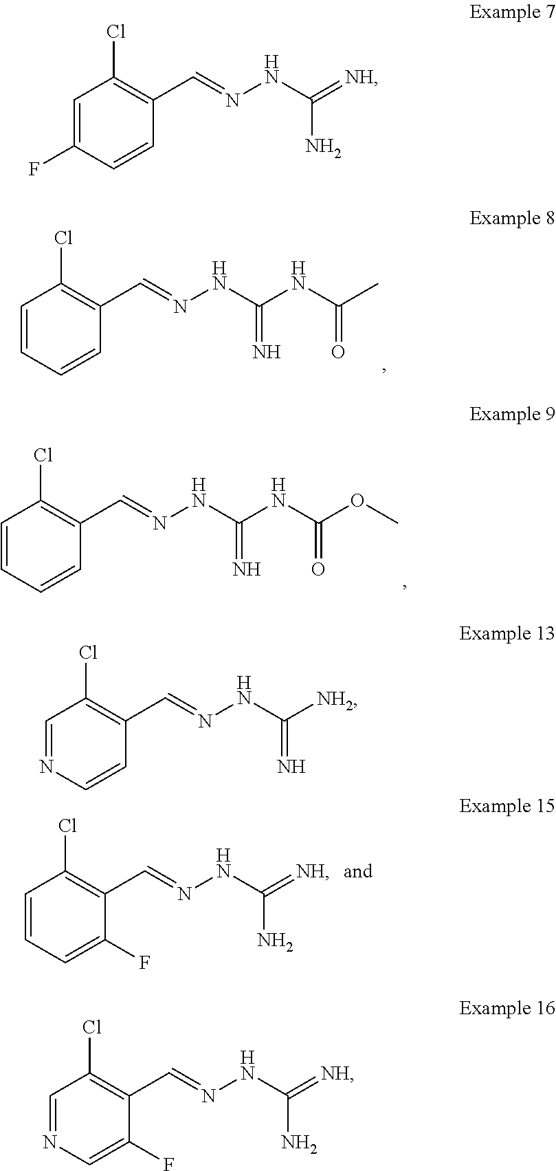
C1=CC=CC(C=NNC(NC(C)=O)=N)=C1Cl.C1=CC=CC(C=NNC(NC(OC)=O)=N)=C1Cl.C1=CC=C(F)C(C=NNC(=[NH])N)=C1Cl.C1=C(F)C=CC(C=NNC(=[NH])N)=C1Cl.C1=NC=CC(C=NNC([NH2])=N)=C1Cl.C1=NC=C(F)C(C=NNC(=[NH])N)=C1Cl
